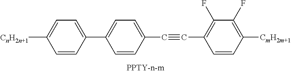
C1([CnH2n+1])=CC=C(C2=CC=C(C#CC3=C(F)C(F)=C([CmH2m+1])C=C3)C=C2)C=C1
